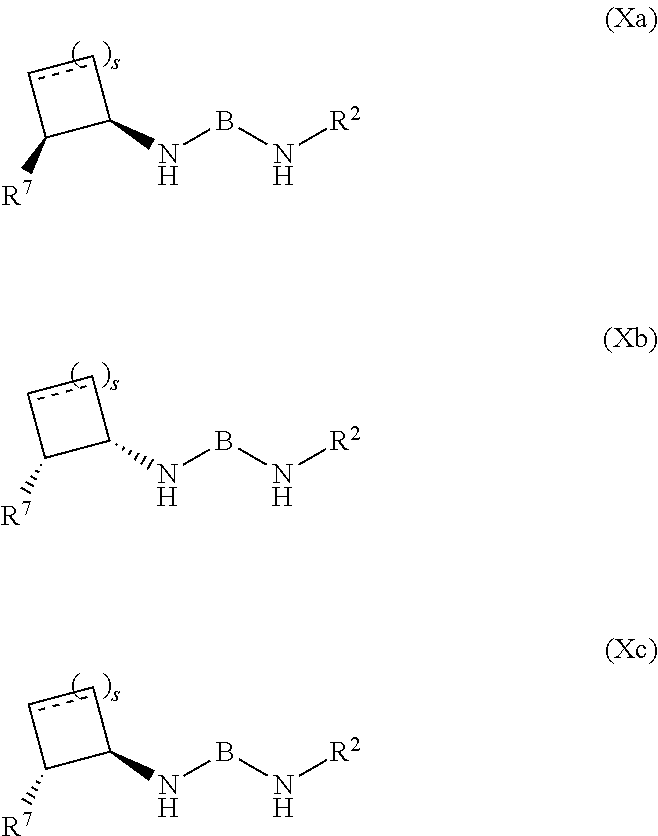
C1(NBN[R2])ccC1[R7].C1(NBN[R2])ccC1[R7].C1(NBN[R2])ccC1[R7]
